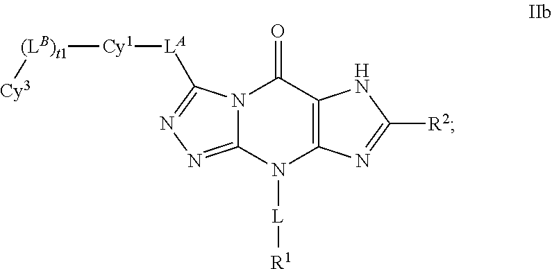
N12C(=NN=C1[LA][Cy1][(LB)t1][Cy3])N([L][R1])C1=C(C2=O)NC([R2])=N1
